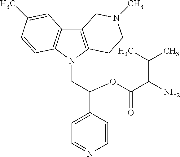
C12=C(N(CC(C3=CC=NC=C3)OC(C(N)C(C)C)=O)C3=C1C=C(C)C=C3)CCN(C)C2
